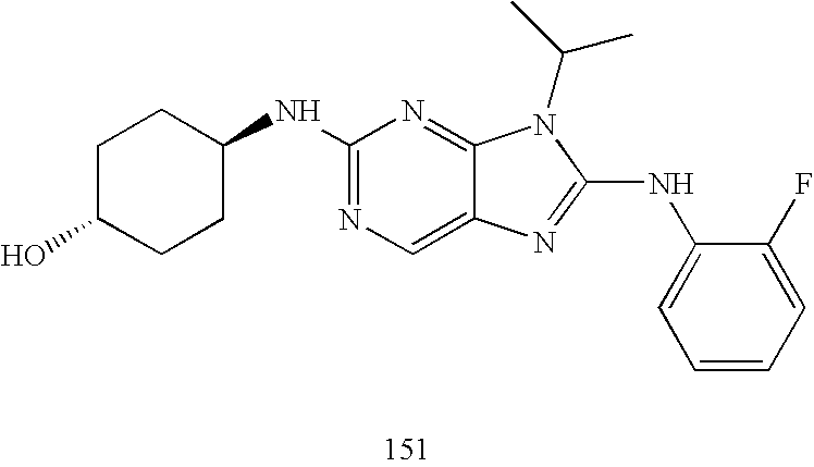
N(C1=NC=C2C(=N1)N(C(C)C)C(NC1=CC=CC=C1F)=N2)C1CCC(O)CC1
